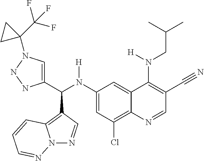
C1(N(C(C2=CN(C3(C(F)(F)F)CC3)NN2)C2=C3N(N=C2)N=CC=C3)[H])=CC(Cl)=C2C(=C1)C(N([H])CC(C)C)=C(C#N)C=N2
